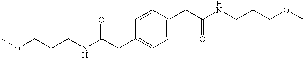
COCCCNC(CC1=CC=C(CC(=O)NCCCOC)C=C1)=O
